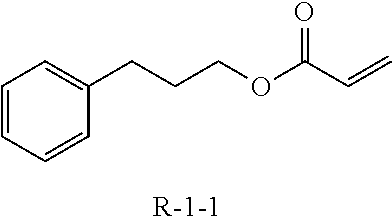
C1=CC=CC(CCCOC(C=C)=O)=C1
